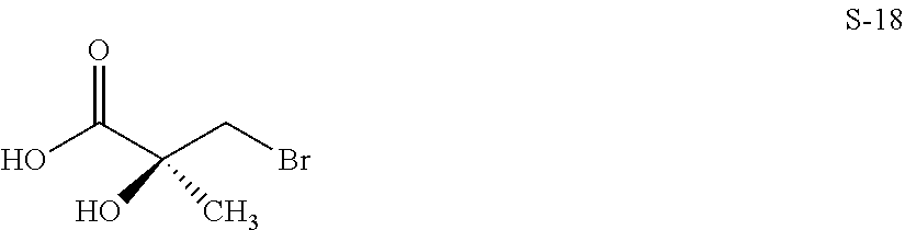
O=C(C(CBr)(O)C)O
